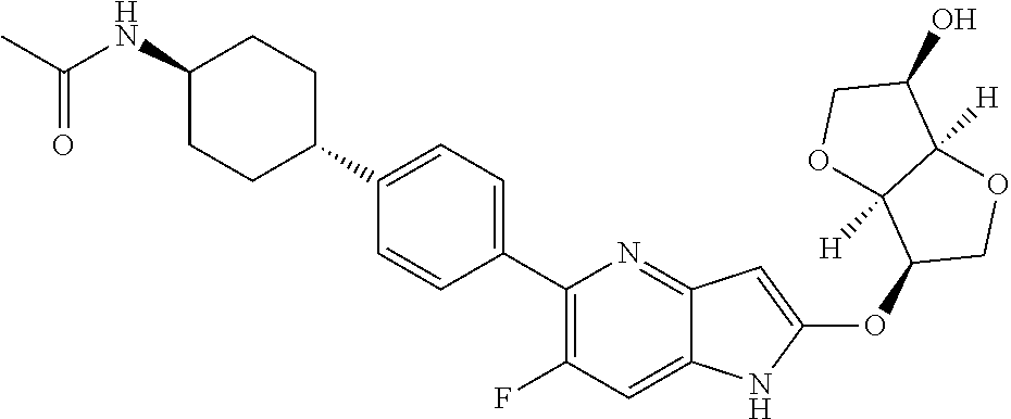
C1(C2=CC=C(C3=C(F)C=C4C(=N3)C=C(OC3COC5([H])C3([H])OCC5O)N4)C=C2)CCC(NC(C)=O)CC1
